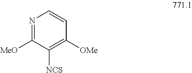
N1=C([MeO])C([NCS])=C([OMe])C=C1
